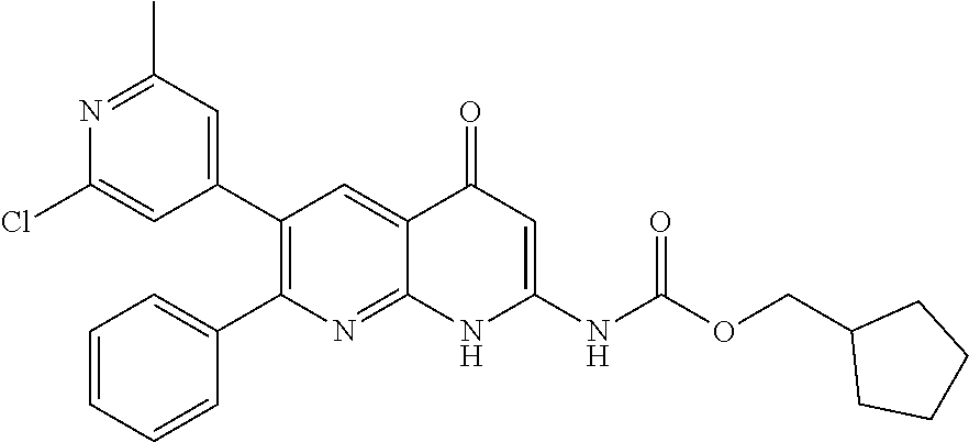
N1=C(C)C=C(C2=C(C3=CC=CC=C3)N=C3C(=C2)C(=O)C=C(NC(OCC2CCCC2)=O)N3)C=C1Cl
